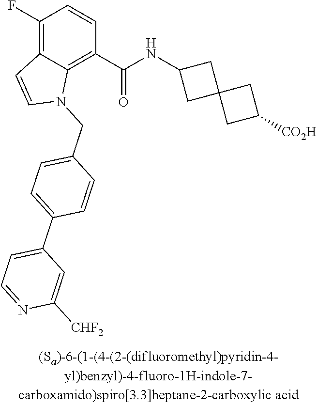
C1(F)=C2C(=C(C(NC3CC4(C3)CC([CO2H])C4)=O)C=C1)N(CC1=CC=C(C3=CC=NC([CHF2])=C3)C=C1)C=C2
